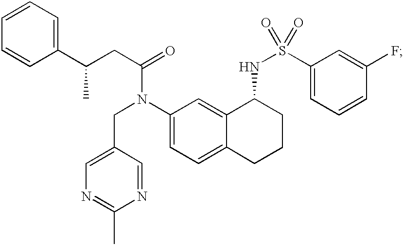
C1=CC(C(CC(=O)N(C2=CC=C3C(=C2)C(NS(=O)(C2=CC=CC(F)=C2)=O)CCC3)CC2=CN=C(C)N=C2)C)=CC=C1
